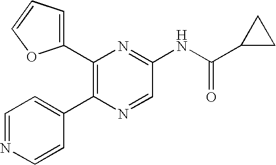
C1(C2=C(C3=CC=NC=C3)N=CC(NC(=O)C3CC3)=N2)=CC=CO1
